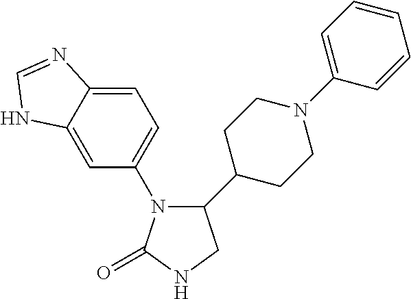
N1(C2=CC=C3C(=C2)NC=N3)C(=O)NCC1C1CCN(C2=CC=CC=C2)CC1
